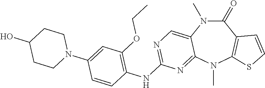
C1(=O)N(C)C2=CN=C(NC3=C(OCC)C=C(N4CCC(O)CC4)C=C3)N=C2N(C)C2=C1C=CS2
